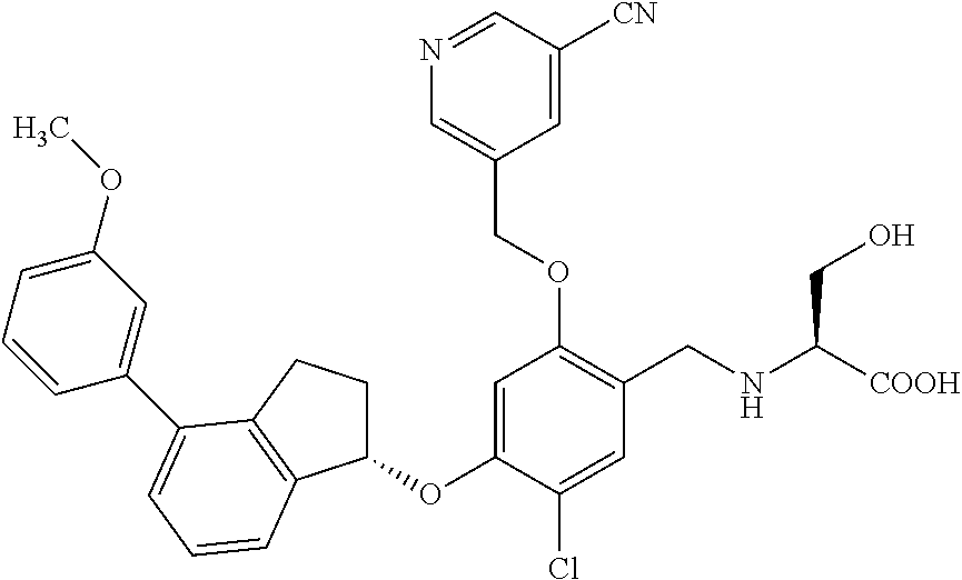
C1=C(OC2CCC3=C2C=CC=C3C2=CC(OC)=CC=C2)C(Cl)=CC(CNC([COOH])CO)=C1OCC1=CN=CC([CN])=C1
